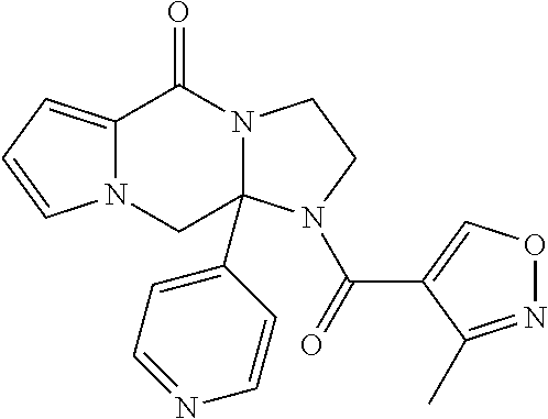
C12=CC=CN1CC1(C3=CC=NC=C3)N(C2=O)CCN1C(=O)C1=CON=C1C
